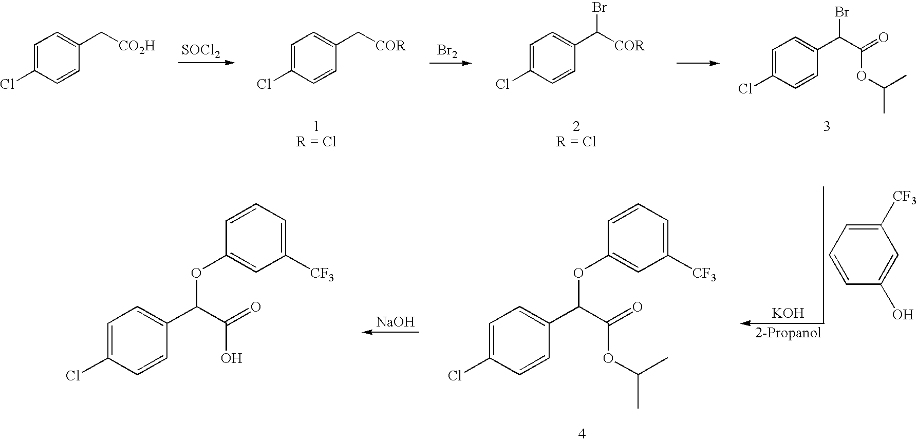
C1=C(Cl)C=CC(C[CO2H])=C1.[SOCl2].C1=C(Cl)C=CC(C[COR])=C1.[Br2].C1=C(Cl)C=CC(C(C(OC(C)C)=O)Br)=C1.C1=C(Cl)C=CC(C([COR])Br)=C1.C1=CC(O)=CC([CF3])=C1.[KOH].C1=C(Cl)C=CC(C(C(OC(C)C)=O)OC2=CC([CF3])=CC=C2)=C1.[NaOH].C1=C(Cl)C=CC(C(C(O)=O)OC2=CC([CF3])=CC=C2)=C1
